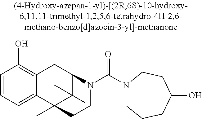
C1=CC=C2C(=C1O)CC1C(C)(C)C2(C)CCN1C(N1CCCC(O)CC1)=O
